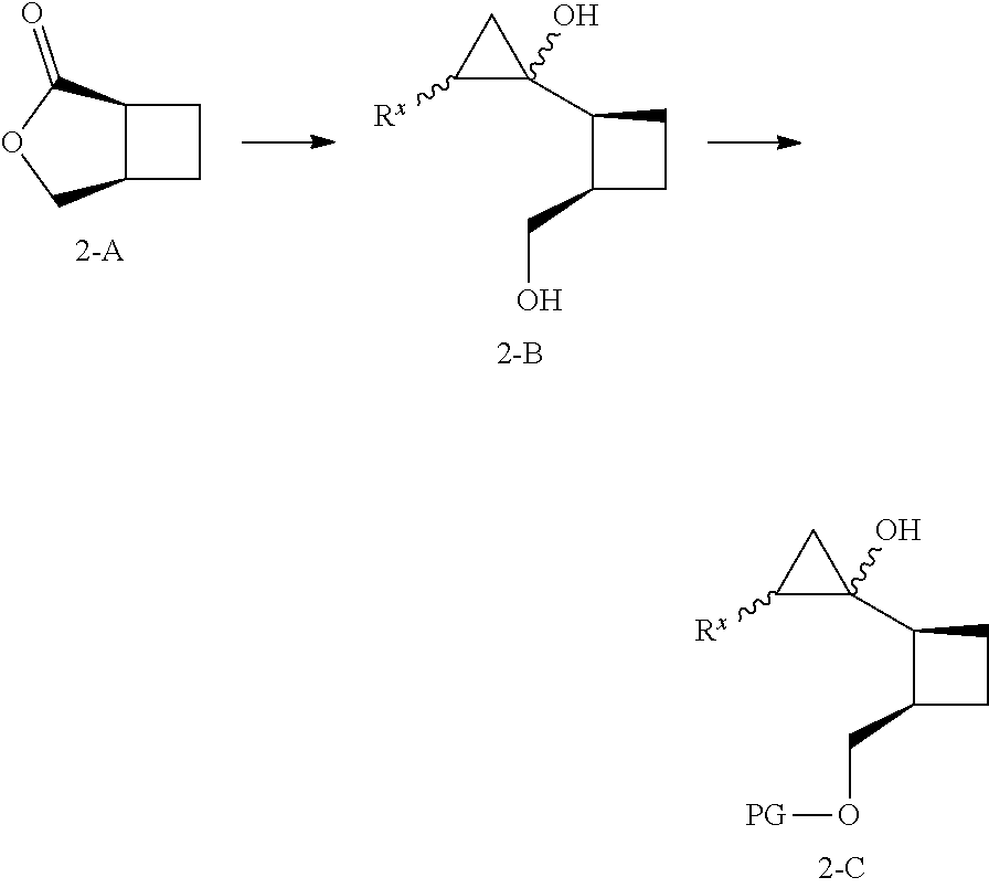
C1(CO[PG])CCC1C1(O)CC1[Rx].C12CCC1C(=O)OC2.C1(CO)CCC1C1(O)CC1[Rx]
